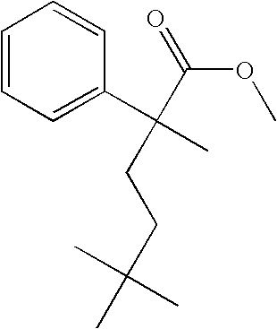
C1=CC=C(C(C)(CCC(C)(C)C)C(OC)=O)C=C1
